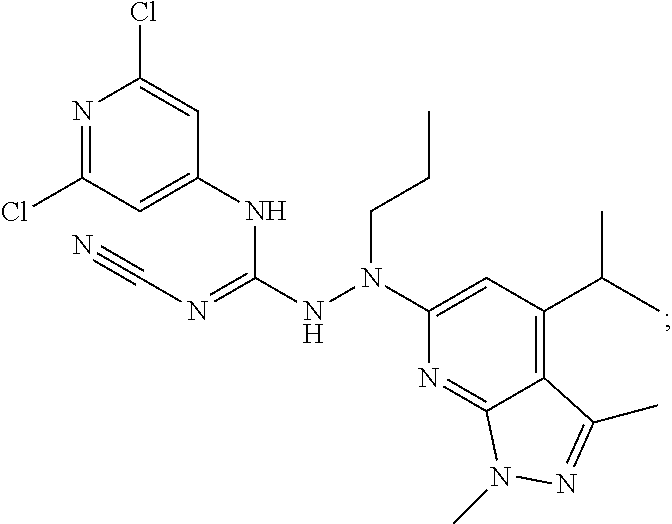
N1=C(Cl)C=C(NC(NN(C2=CC(C(C)C)=C3C(=N2)N(C)N=C3C)CCC)=NC#N)C=C1Cl
